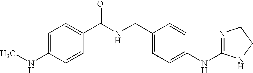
C1=C(NC)C=CC(C(NCC2=CC=C(NC3=NCCN3)C=C2)=O)=C1
